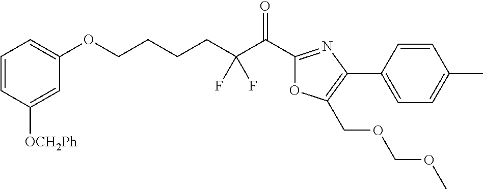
C1=CC([OCH2Ph])=CC(OCCCCC(C(C2=NC(C3=CC=C(C)C=C3)=C(COCOC)O2)=O)(F)F)=C1
